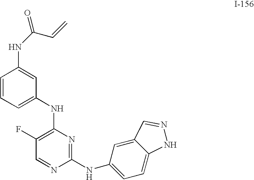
C1(F)=C(NC2=CC=CC(NC(=O)C=C)=C2)N=C(NC2=CC=C3C(=C2)C=NN3)N=C1
